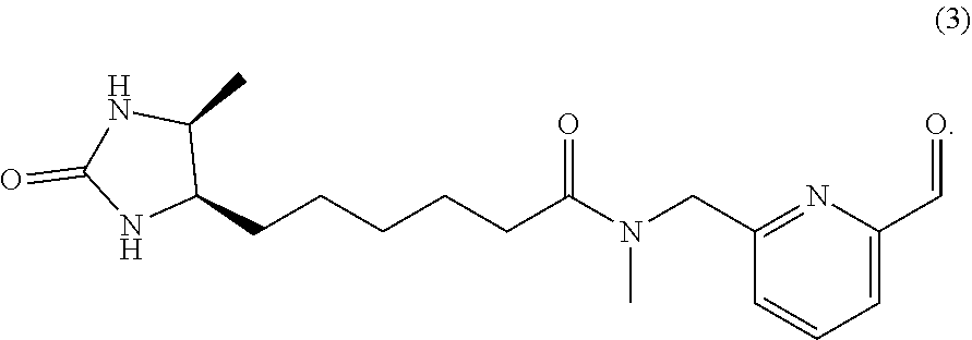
N(C)(C(CCCCCC1NC(=O)NC1C)=O)CC1=NC(C=O)=CC=C1
